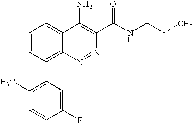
C1=CC(C2=C(C)C=CC(F)=C2)=C2C(=C1)C(N)=C(C(NCCC)=O)N=N2
